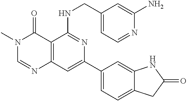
C12=C(C=C(C3=CC=C4C(=C3)NC(=O)C4)N=C1NCC1=CC=NC(N)=C1)N=CN(C)C2=O
